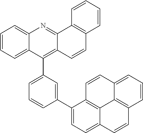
C12=CC=CC=C1C(C1=CC=CC(C3=CC=C4C5=C3C=CC3=CC=CC(=C53)C=C4)=C1)=C1C(=N2)C2=C(C=C1)C=CC=C2
